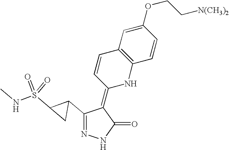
N1=C(C2C(S(NC)(=O)=O)C2)C(=C2NC3=C(C=C2)C=C(OCC[N(CH3)2])C=C3)C(=O)N1
